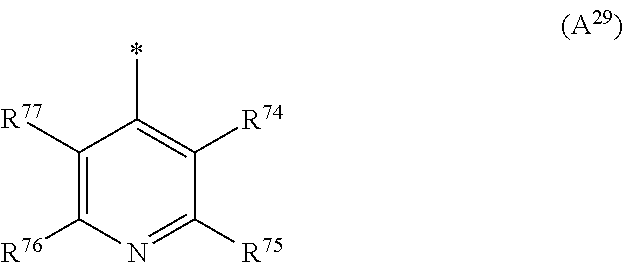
C1([R77])=C([R76])N=C([R75])C([R74])=C1*
